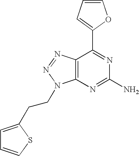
C1=CC=C(C2=NC(N)=NC3=C2N=NN3CCC2=CC=CS2)O1
